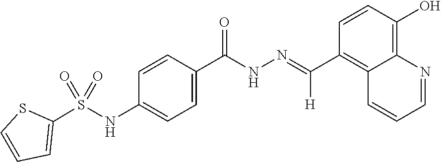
C1=CC(O)=C2C(=C1C(=NNC(C1=CC=C(NS(C3=CC=CS3)(=O)=O)C=C1)=O)[H])C=CC=N2
